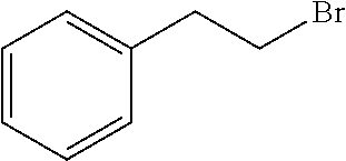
C(CC1=CC=CC=C1)Br
